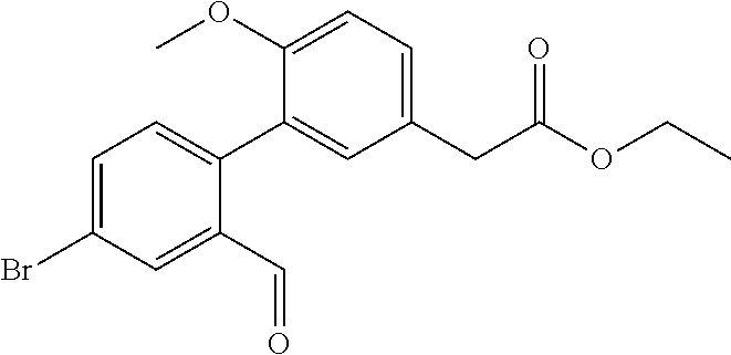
C1(OC)=CC=C(CC(OCC)=O)C=C1C1=CC=C(Br)C=C1C=O
